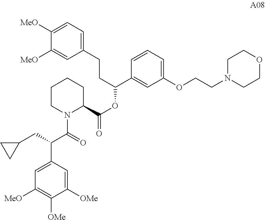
C1CN(C(=O)C(C2=CC([MeO])=C([OMe])C([OMe])=C2)CC2CC2)C(C(=O)OC(C2=CC(OCCN3CCOCC3)=CC=C2)CCC2=CC=C([MeO])C([MeO])=C2)CC1
